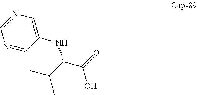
N1=CN=CC(NC(C(=O)O)C(C)C)=C1
